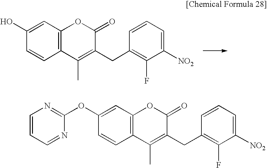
C1(O)=CC2=C(C=C1)C(C)=C(CC1=C(F)C([NO2])=CC=C1)C(=O)O2.C1(OC2=NC=CC=N2)=CC2=C(C=C1)C(C)=C(CC1=C(F)C([NO2])=CC=C1)C(=O)O2
